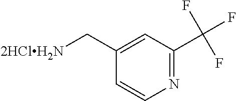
C1=CC(C[2HClH2N])=CC(C(F)(F)F)=N1
